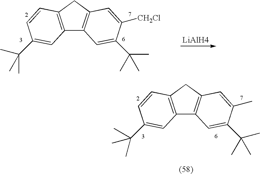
C12=C(CC3=C1C=C(C(C)(C)C)C([CH2Cl])=C3)C=CC(C(C)(C)C)=C2.[LiAlH4].C12=C(CC3=C1C=C(C(C)(C)C)C(C)=C3)C=CC(C(C)(C)C)=C2
